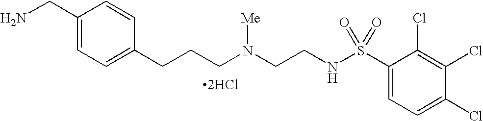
C1(CN)=CC=C(CCCN(CCNS(C2=CC=C(Cl)C(Cl)=C2Cl)(=O)=O)[Me])C=C1.[2HCl]
